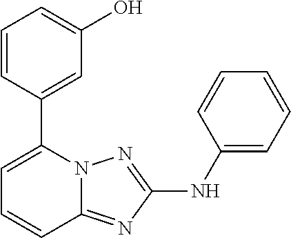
C1=CC(C2=CC=CC3=NC(NC4=CC=CC=C4)=NN23)=CC(O)=C1
